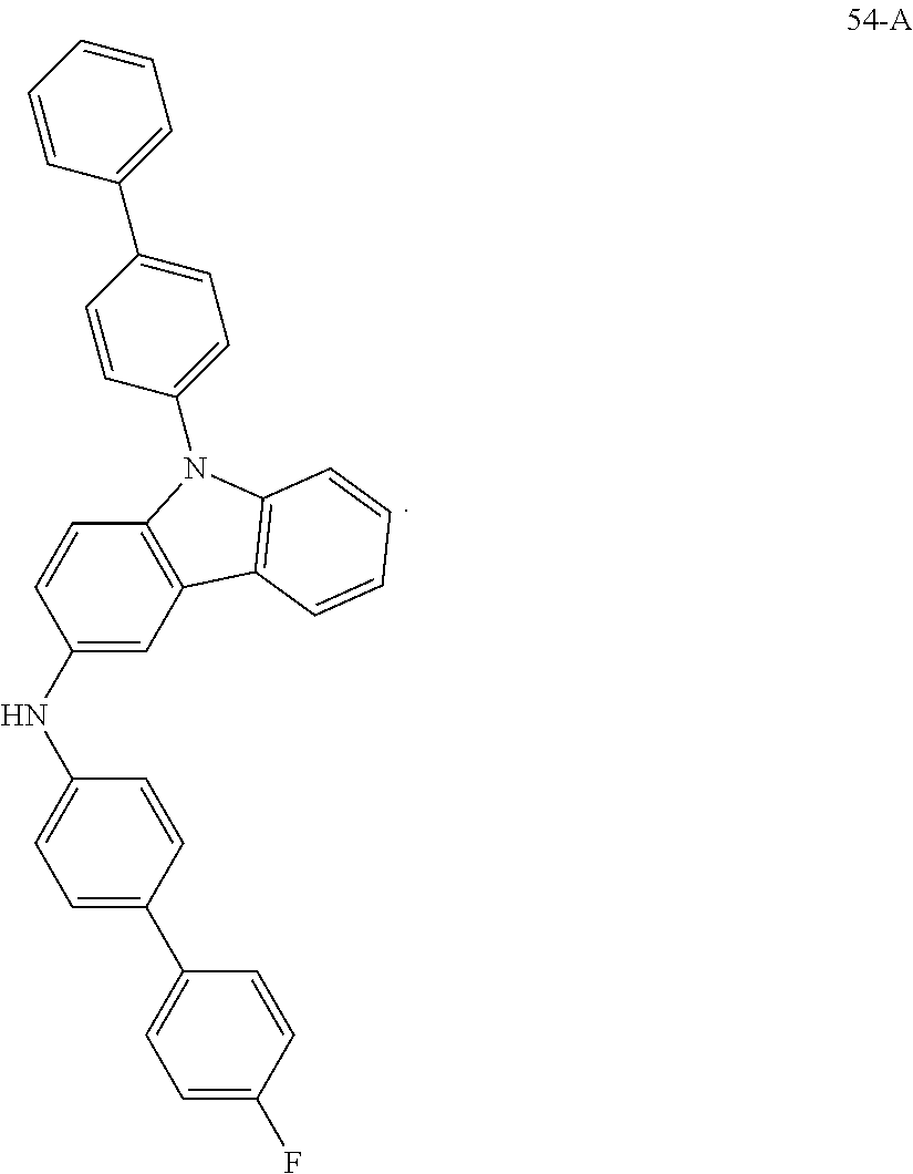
C1(NC2=CC=C(C3=CC=C(F)C=C3)C=C2)=CC2=C(C=C1)N(C1=CC=C(C3=CC=CC=C3)C=C1)C1=C2C=CC=C1
